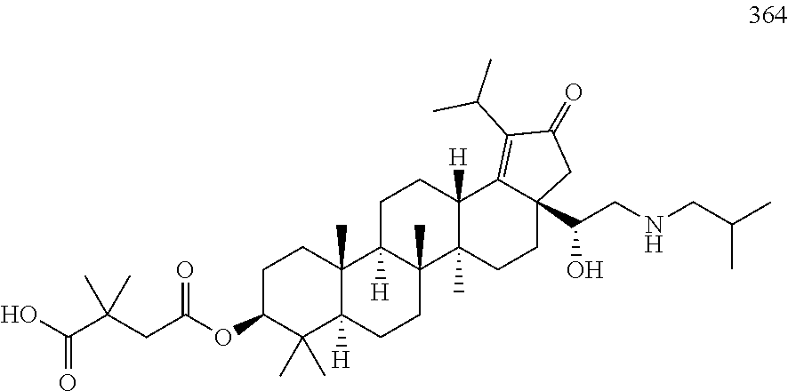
C1C(OC(CC(C(O)=O)(C)C)=O)C(C)(C)C2([H])C(C)(C1)C1([H])C(C)(CC2)C2(C)C([H])(CC1)C1=C(C(C)C)C(=O)CC1(C(CNCC(C)C)O)CC2
